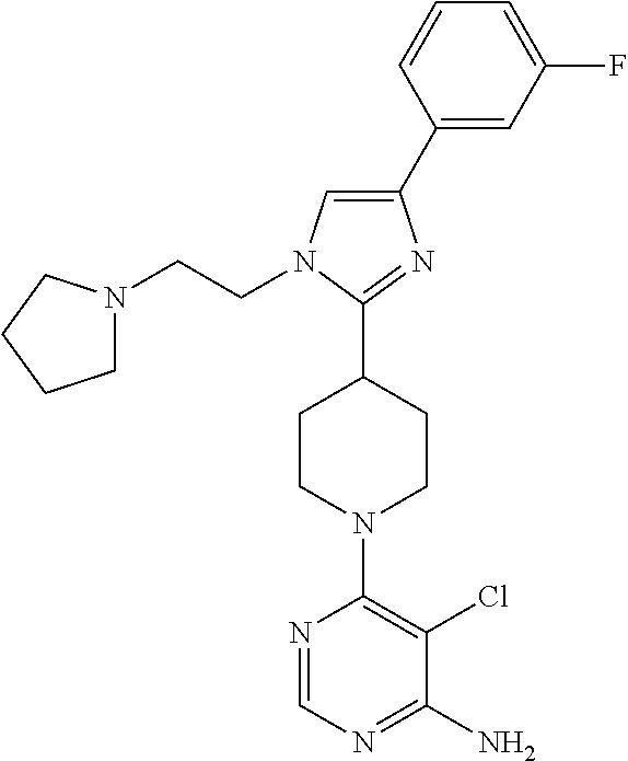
C1(C2=CC(F)=CC=C2)=CN(CCN2CCCC2)C(C2CCN(C3=C(Cl)C(N)=NC=N3)CC2)=N1
